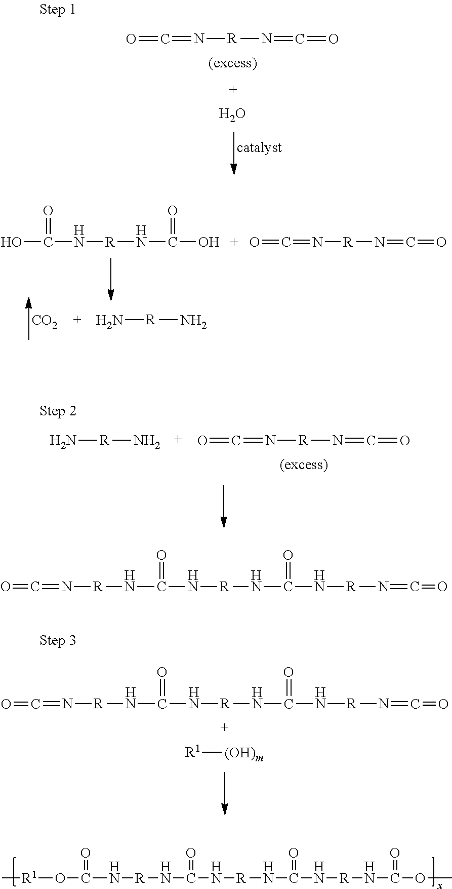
N[R]N.O=C=N[R]N=C=O.[R1][(OH)m].O=C=N[R]N=C=O.O.O=C=N[R]NC(N[R]NC(N[R]N=C=O)=O)=O.OC(=O)N[R]NC(O)=O.O=C=N[R]N=C=O.[CO2].N[R]N.C[R1]OC(=O)N[R]NC(=O)N[R]NC(=O)N[R]NC(=O)OC.O=C=N[R]NC(N[R]NC(N[R]N=C=O)=O)=O
